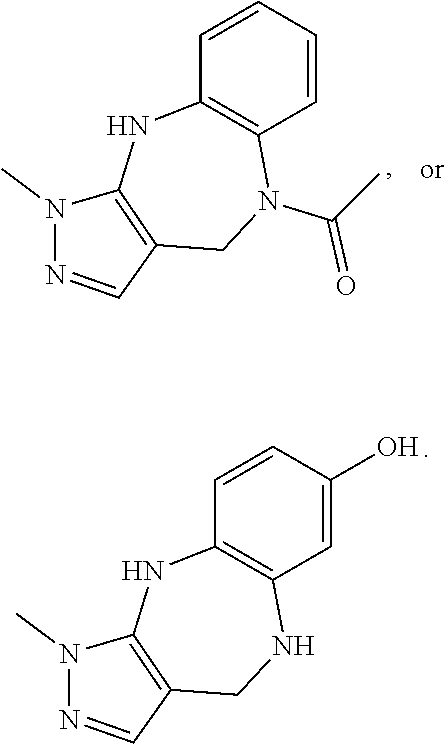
C1=CC=CC2=C1NC1=C(CN2C(C)=O)C=NN1C.C1=CC(O)=CC2=C1NC1=C(CN2)C=NN1C
